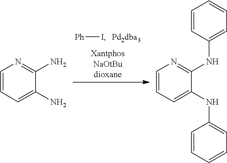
[Ph]I.C1=CC=C(N)C(N)=N1.C1=CC=C(NC2=CC=CC=C2)C(NC2=CC=CC=C2)=N1
